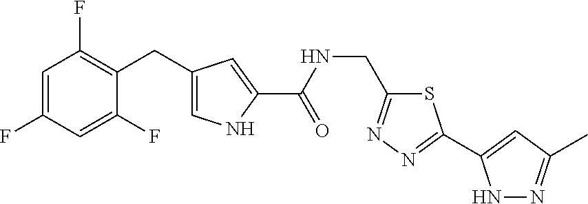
C1=C(F)C=C(F)C(CC2=CNC(C(NCC3=NN=C(C4=CC(C)=NN4)S3)=O)=C2)=C1F
